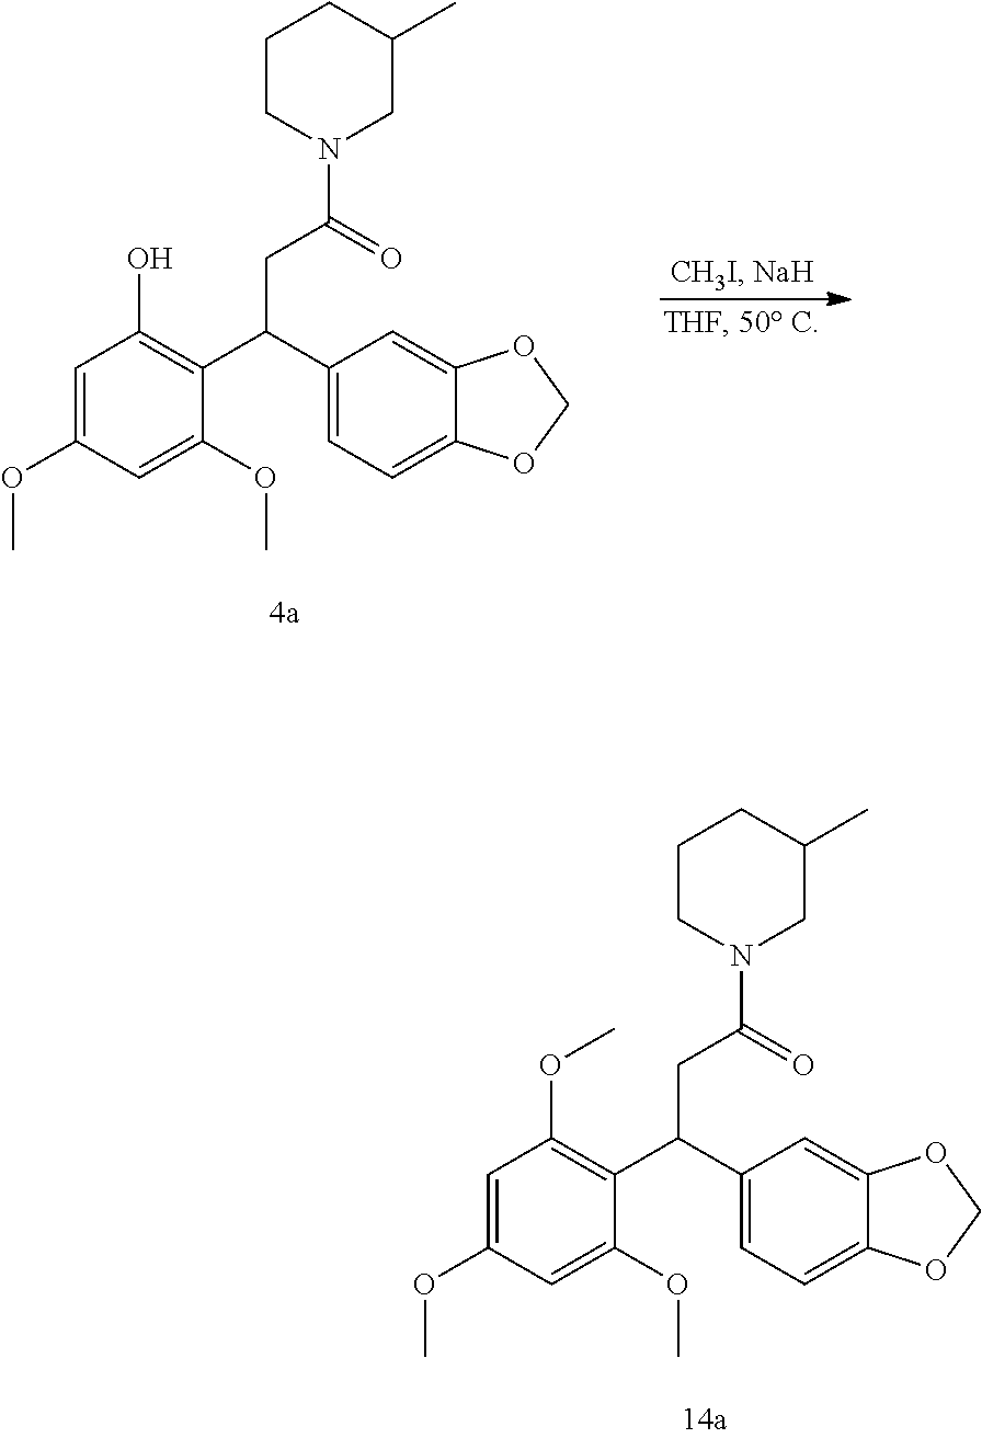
C1=C(OC)C=C(OC)C(C(C2=CC=C3C(=C2)OCO3)CC(N2CC(C)CCC2)=O)=C1O.C1=C(OC)C=C(OC)C(C(C2=CC=C3C(=C2)OCO3)CC(N2CC(C)CCC2)=O)=C1OC
